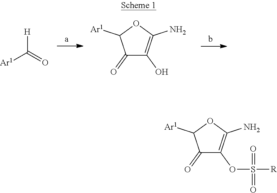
[H]C(=O)[Ar1].C1(=O)C(O)=C(N)OC1[Ar1].C1(=O)C(OS(=O)([R])=O)=C(N)OC1[Ar1]
